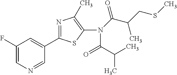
N1=CC(C2=NC(C)=C(N(C(C(C)CSC)=O)C(C(C)C)=O)S2)=CC(F)=C1
